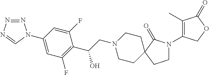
N1=NN=CN1C1=CC(F)=C(C(CN2CCC3(CC2)C(=O)N(C2=C(C)C(=O)OC2)CC3)O)C(F)=C1
